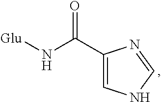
C1(C(N[Glu])=O)=CNC=N1
